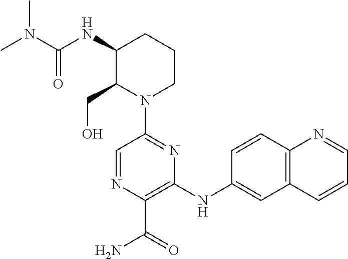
N1(C2=NC(NC3=CC4=C(C=C3)N=CC=C4)=C(C(=O)N)N=C2)CCCC(NC(=O)N(C)C)C1CO
